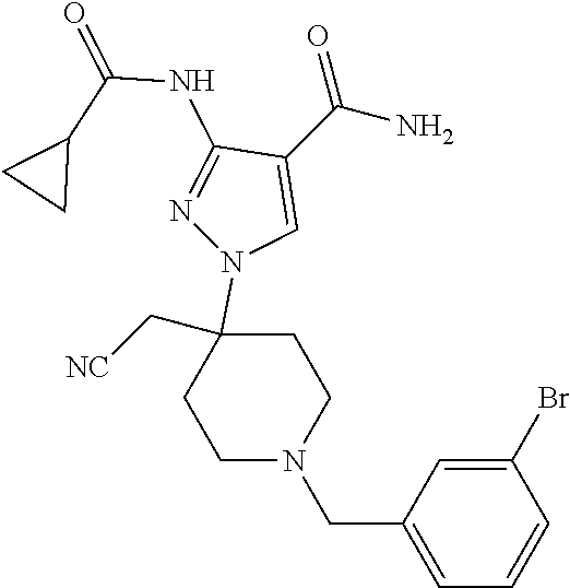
O=C(C1=CN(C2(C[NC])CCN(CC3=CC=CC(Br)=C3)CC2)N=C1NC(=O)C1CC1)N
